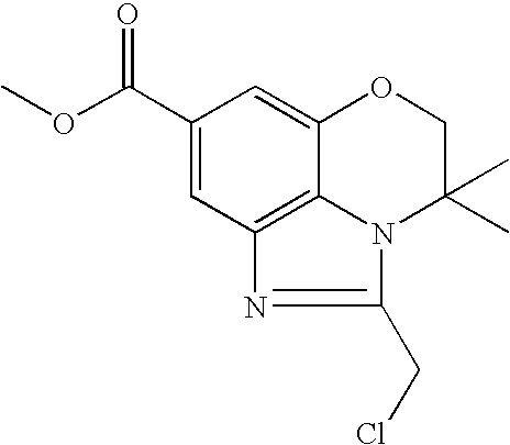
C1(C(OC)=O)=CC2=C3C(=C1)OCC(C)(C)N3C(CCl)=N2
